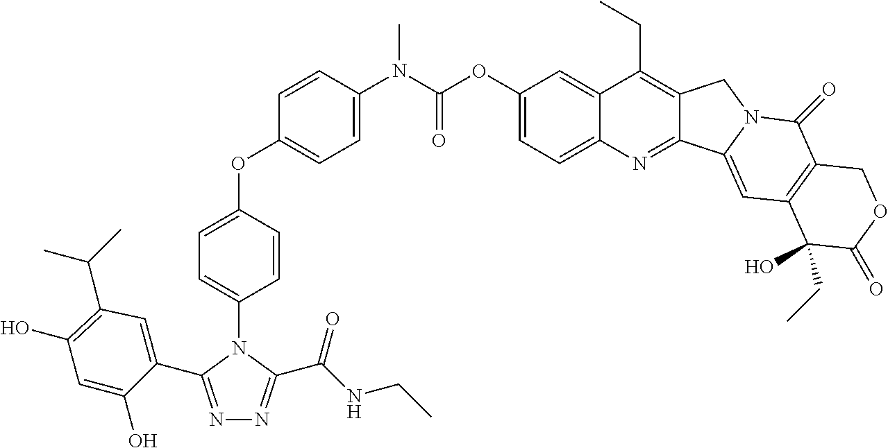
C1C2=C(C=C3N(C2=O)CC2=C(CC)C4=CC(OC(N(C5=CC=C(OC6=CC=C(N7C(C8=CC(C(C)C)=C(O)C=C8O)=NN=C7C(NCC)=O)C=C6)C=C5)C)=O)=CC=C4N=C32)C(O)(CC)C(=O)O1
